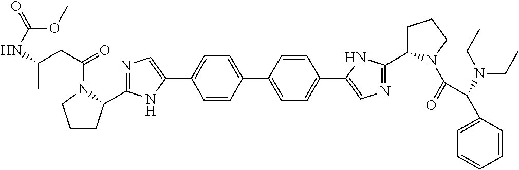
C1=CC(C2=CC=C(C3=CN=C(C4CCCN4C(C(N(CC)CC)C4=CC=CC=C4)=O)N3)C=C2)=CC=C1C1=CN=C(C2CCCN2C(CC(NC(=O)OC)C)=O)N1
